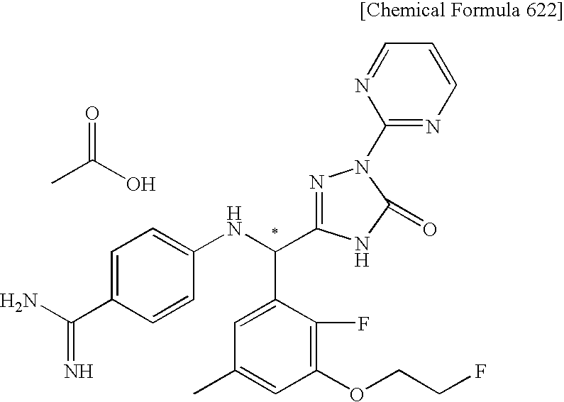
CC(O)=O.NC(C1=CC=C(NC(C2=CC(C)=CC(OCCF)=C2F)C2=NN(C3=NC=CC=N3)C(=O)N2)C=C1)=N
